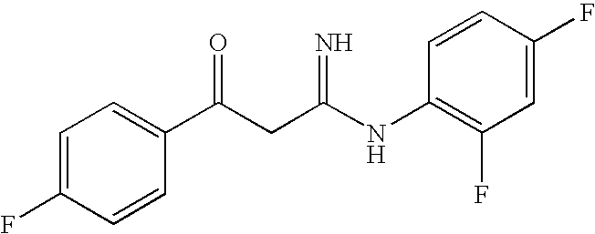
C1=C(F)C=CC(C(CC(NC2=C(F)C=C(F)C=C2)=N)=O)=C1
